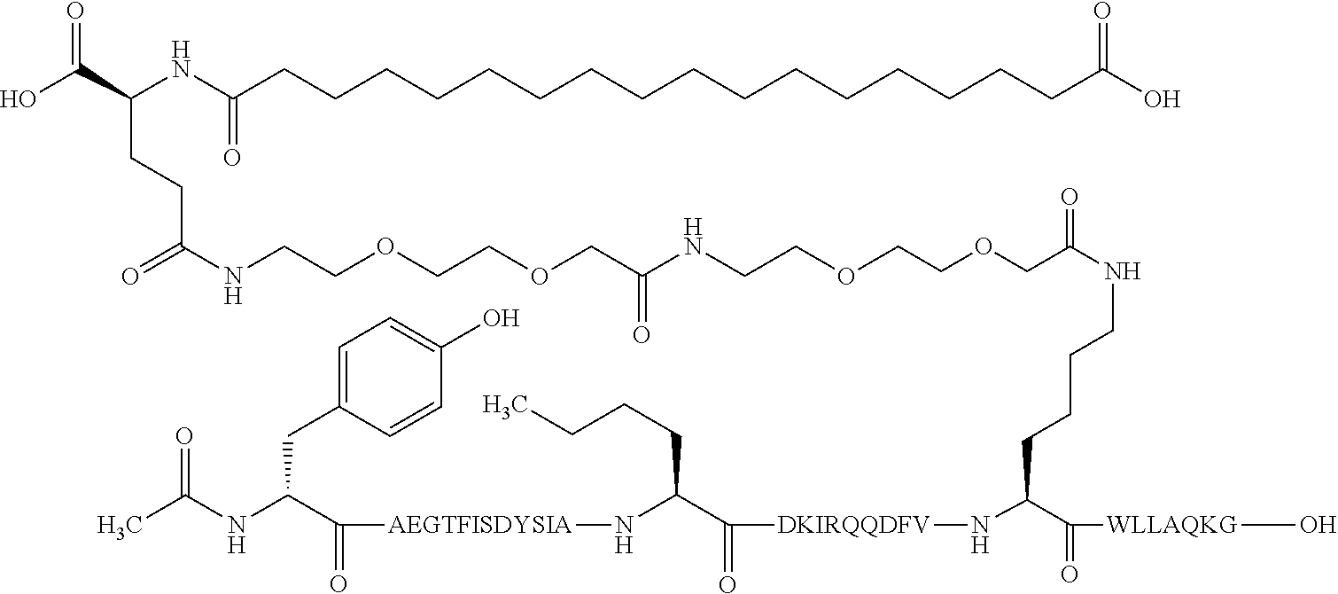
C(COCC(NCCCCC(C(=O)[WLLAQKG]O)N[DKIRQQDFV]C(C(N[AEGTFISDYSIA]C(C(NC(C)=O)CC1=CC=C(O)C=C1)=O)CCCC)=O)=O)OCCNC(COCCOCCNC(=O)CCC(C(O)=O)NC(CCCCCCCCCCCCCCCCC(O)=O)=O)=O
